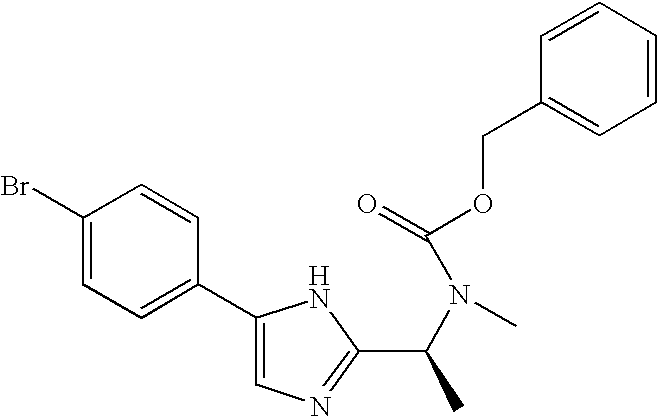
C1(C2=CC=C(Br)C=C2)=CN=C(C(N(C)C(=O)OCC2=CC=CC=C2)C)N1
